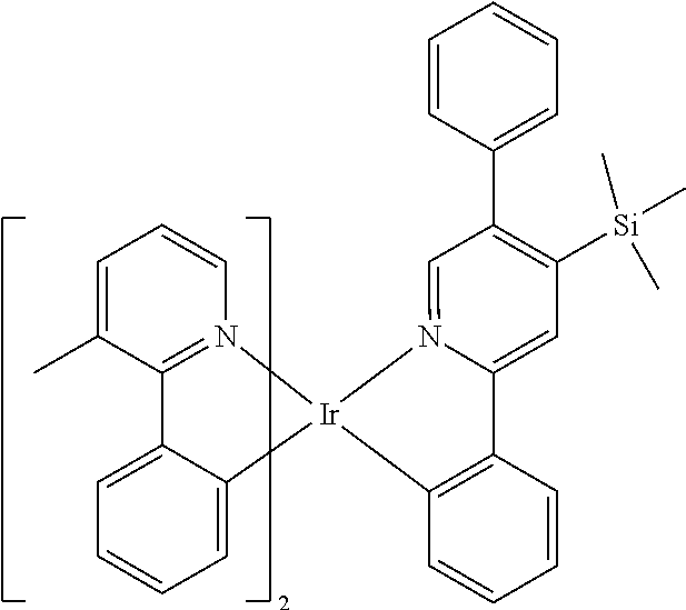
C1=C(C)C2=N(C=C1)[Ir]1(C3=CC=CC=C23)N2=CC(C3=CC=CC=C3)=C([Si](C)(C)C)C=C2C2=C1C=CC=C2
